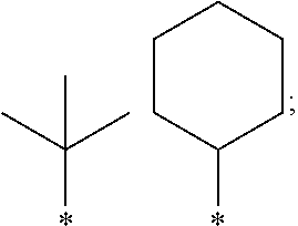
*C(C)(C)C.*C1CCCCC1
